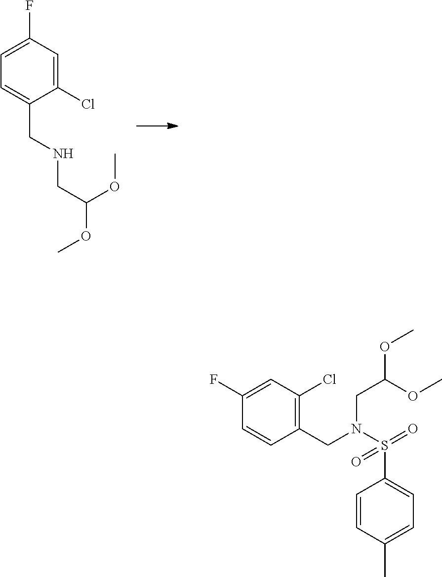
C1(Cl)=CC(F)=CC=C1CNCC(OC)OC.C1(CN(CC(OC)OC)S(=O)(=O)C2=CC=C(C)C=C2)=C(Cl)C=C(F)C=C1
